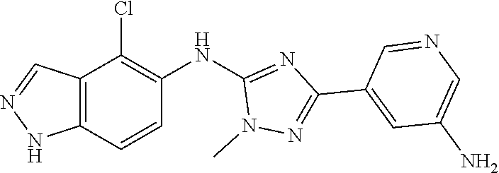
C12=C(NN=C1)C=CC(NC1=NC(C3=CC(N)=CN=C3)=NN1C)=C2Cl
